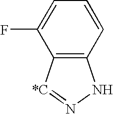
C12=C([*C]=NN1)C(F)=CC=C2
